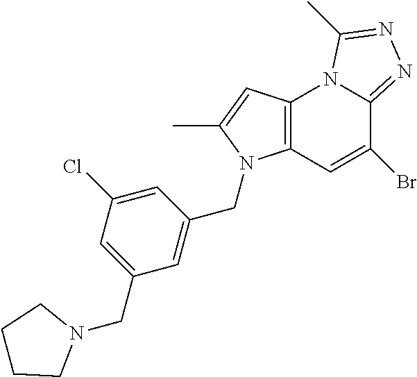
C12=C(C=C(C)N1CC1=CC(CN3CCCC3)=CC(Cl)=C1)N1C(=NN=C1C)C(Br)=C2
